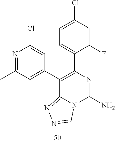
N1=C(C)C=C(C2=C(C3=CC=C(Cl)C=C3F)N=C(N)N3C2=NN=C3)C=C1Cl
